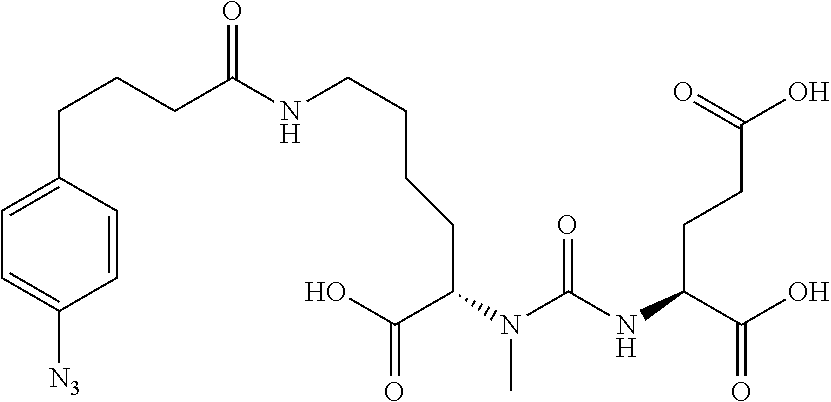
C(CC(N(C(NC(CCC(O)=O)C(O)=O)=O)C)C(O)=O)CCNC(CCCC1=CC=C([N3])C=C1)=O
